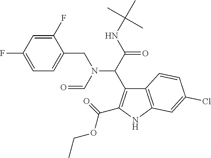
C(OCC)(=O)C1=C(C(C(NC(C)(C)C)=O)N(CC2=CC=C(F)C=C2F)C=O)C2=C(N1)C=C(Cl)C=C2
